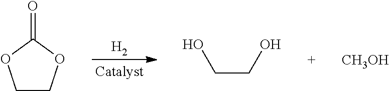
[H2].O=C1OCCO1.[CH3OH].C(CO)O
